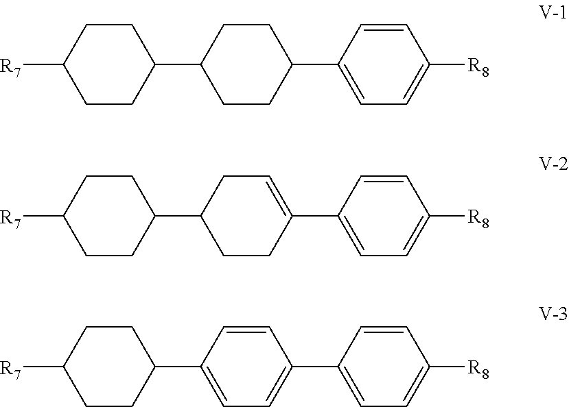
C1CC(C2CCC(C3=CC=C([R8])C=C3)CC2)CCC1[R7].C1CC(C2CCC(C3=CC=C([R8])C=C3)=CC2)CCC1[R7].C1CC(C2=CC=C(C3=CC=C([R8])C=C3)C=C2)CCC1[R7]
